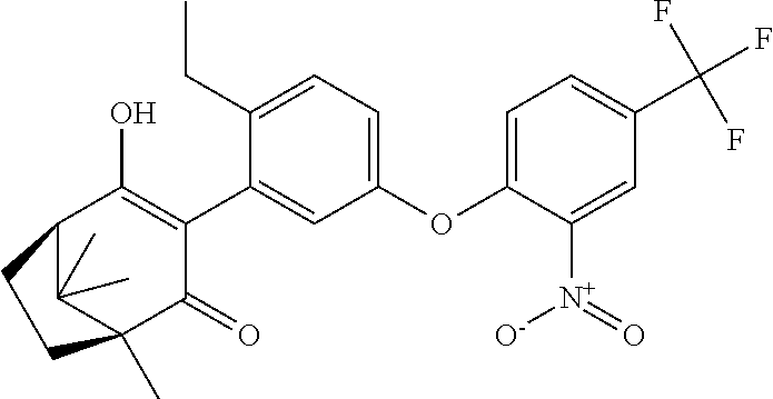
C1(OC2=CC=C(C(F)(F)F)C=C2[N+](=O)[O-])=CC=C(CC)C(C2=C(O)C3C(C)(C)C(C)(C2=O)CC3)=C1
